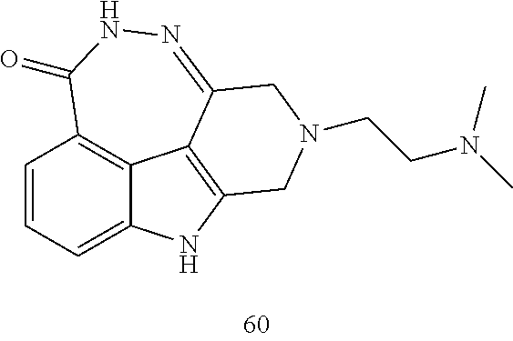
C1=CC=C2C3=C1C(=O)NN=C1C3=C(N2)CN(CCN(C)C)C1
